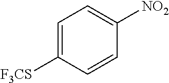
C1=C([F3CS])C=CC([NO2])=C1
